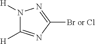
N1([H])C([H])=NC([Br or Cl])=N1
